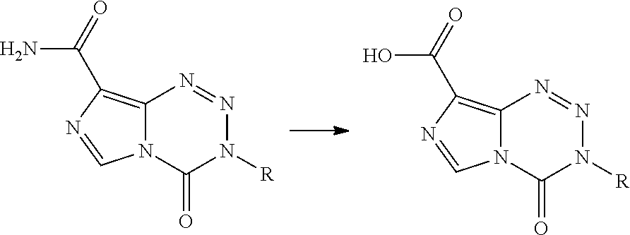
C12=C(C(=O)N)N=CN1C(=O)N([R])N=N2.C12=C(C(=O)O)N=CN1C(=O)N([R])N=N2
